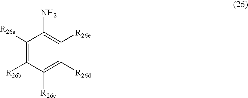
C1([R26a])=C([R26b])C([R26c])=C([R26d])C([R26e])=C1N
